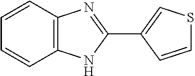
C1=CC2=C(C=C1)NC(C1=CSC=C1)=N2
